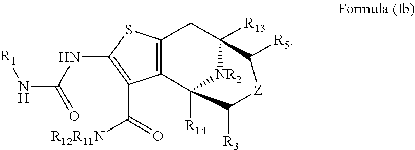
C12=C(C3([R14])[NR2]C([R13])(C1)C([R5])[Z]C3[R3])C(C(=O)[R12R11N])=C(NC(N[R1])=O)S2
